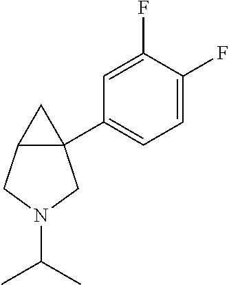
C12CN(C(C)C)CC1(C1=CC=C(F)C(F)=C1)C2
